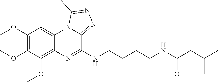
C1(OC)=C(OC)C(OC)=C2C(=C1)N1C(=NN=C1C)C(NCCCCNC(CC(C)C)=O)=N2
